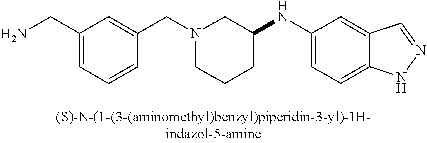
N1(CC2=CC(CN)=CC=C2)CCCC(NC2=CC=C3C(=C2)C=NN3)C1
